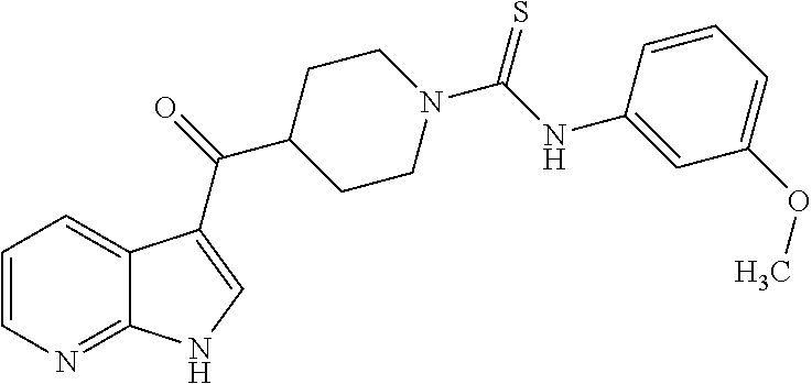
C1=CN=C2C(=C1)C(C(=O)C1CCN(C(NC3=CC(OC)=CC=C3)=S)CC1)=CN2
